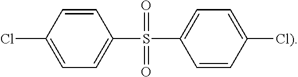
C1=CC([Cl)])=CC=C1S(C1=CC=C(Cl)C=C1)(=O)=O
